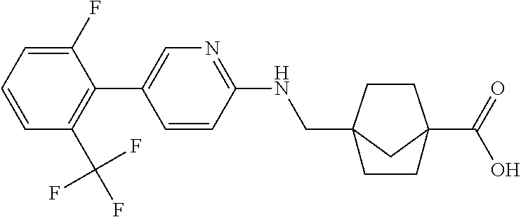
C1=CC=C(F)C(C2=CN=C(NCC34CCC(C(=O)O)(C3)CC4)C=C2)=C1C(F)(F)F
